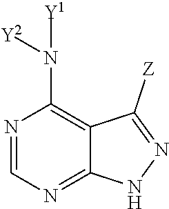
N1=CN=C2C(=C1N([Y1])[Y2])C([Z])=NN2
